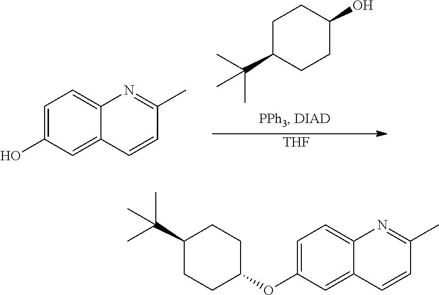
C1C(C(C)(C)C)CCC(O)C1.C1=C(O)C=C2C(=C1)N=C(C)C=C2.[THF].C1=C(OC2CCC(C(C)(C)C)CC2)C=C2C(=C1)N=C(C)C=C2
